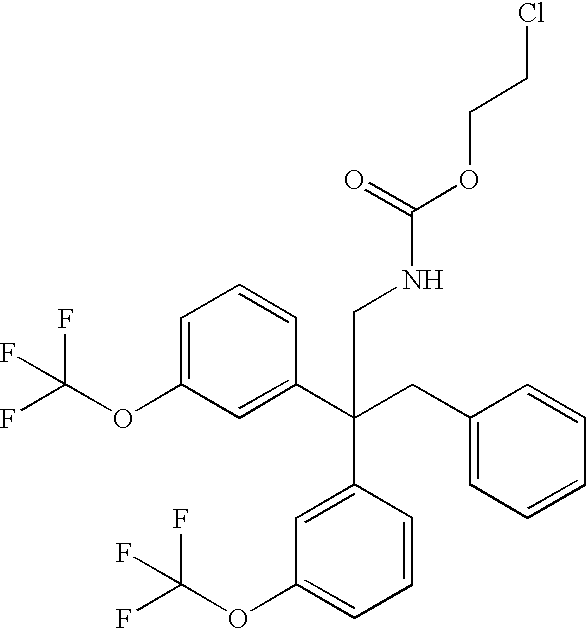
C1=C(OC(F)(F)F)C=C(C(CC2=CC=CC=C2)(C2=CC(OC(F)(F)F)=CC=C2)CNC(OCCCl)=O)C=C1
